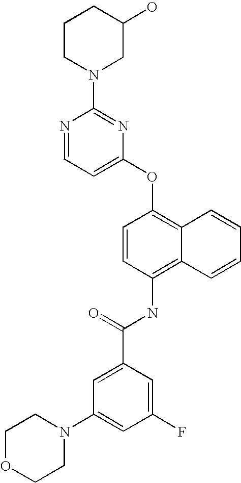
N1=CC=C(OC2=C3C(=C(NC(C4=CC(N5CCOCC5)=CC(F)=C4)=O)C=C2)C=CC=C3)N=C1N1CC(O)CCC1
